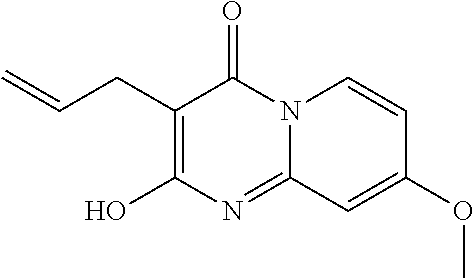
C1(CC=C)=C(O)N=C2N(C1=O)C=CC(OC)=C2
